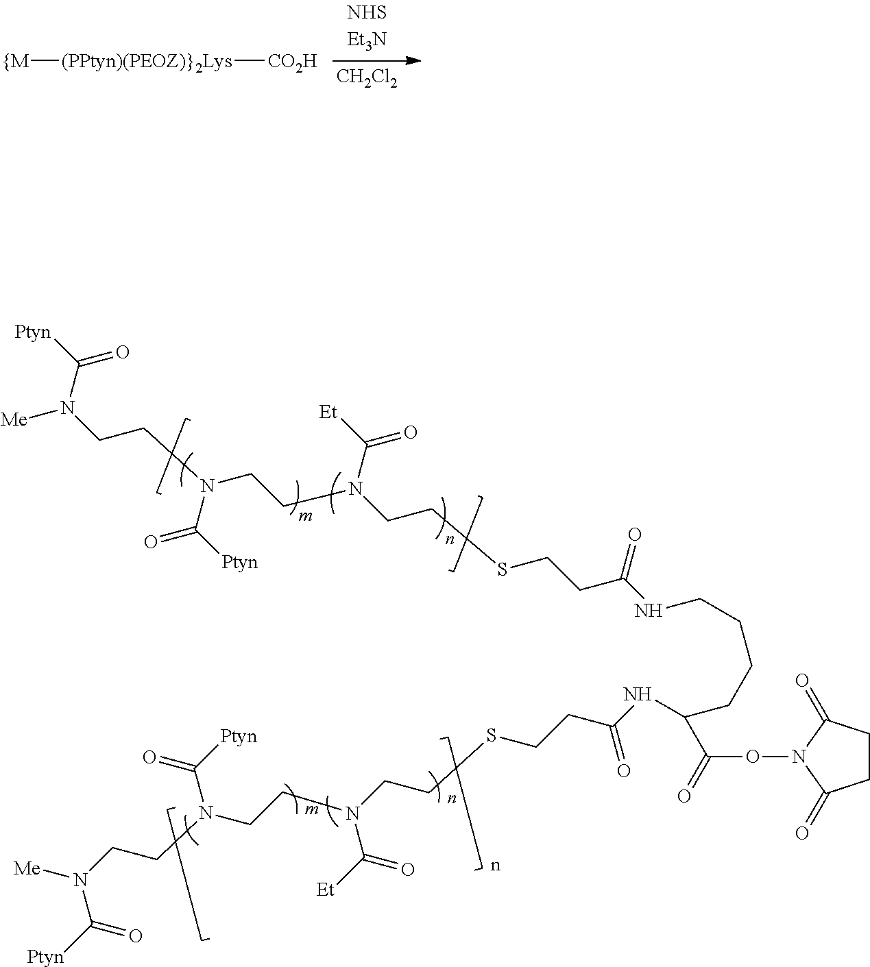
N(CCCCC(NC(CCSCCN(CCN(CCN([Me])C([Ptyn])=O)C([Ptyn])=O)C([Et])=O)=O)C(ON1C(=O)CCC1=O)=O)C(CCSCCN(CCN(CCN([Me])C([Ptyn])=O)C([Ptyn])=O)C([Et])=O)=O.[CH2Cl2].[(PPtyn)(PEOZ)}2Lys]([{M])[CO2H]
